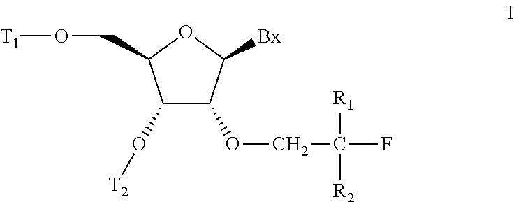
C1(O[T2])C(OCC(F)([R1])[R2])C([Bx])OC1CO[T1]
